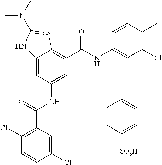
C12=CC(NC(C3=C(Cl)C=CC(Cl)=C3)=O)=CC(C(NC3=CC(Cl)=C(C)C=C3)=O)=C1N=C(N(C)C)N2.C1=CC([SO3H])=CC=C1C
